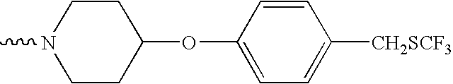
CN1CCC(OC2=CC=C([CH2SCF3])C=C2)CC1
